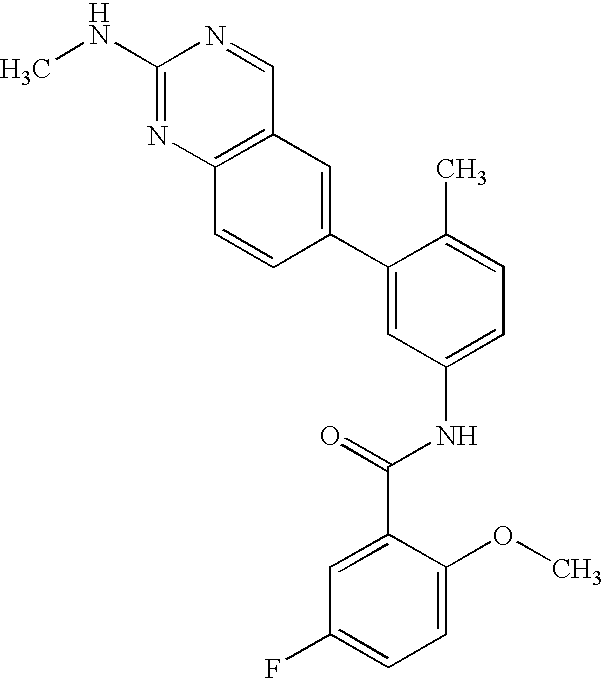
C1(NC)=NC2=C(C=N1)C=C(C1=CC(NC(C3=CC(F)=CC=C3OC)=O)=CC=C1C)C=C2
